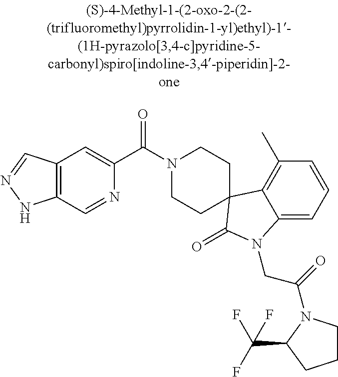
N1(C(C2=CC3=C(C=N2)NN=C3)=O)CCC2(CC1)C1=C(C)C=CC=C1N(CC(=O)N1CCCC1C(F)(F)F)C2=O
